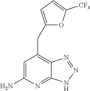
C1=C(N)N=C2C(=C1CC1=CC=C([CF3])O1)N=NN2
